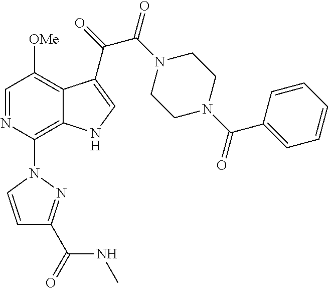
C1=NC(N2C=CC(C(=O)NC)=N2)=C2C(=C1[OMe])C(C(C(=O)N1CCN(C(C3=CC=CC=C3)=O)CC1)=O)=CN2
